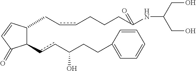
C1(ccC(CCC2=CC=CC=C2)O)C(CccCCCC(NC(CO)CO)=O)C=CC1=O
